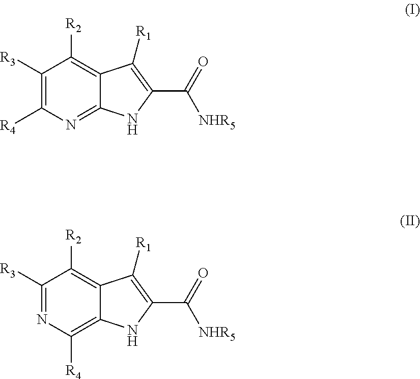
C1([R3])=C([R4])N=C2C(=C1[R2])C([R1])=C(C(=O)[NHR5])N2.C1([R3])=NC([R4])=C2C(=C1[R2])C([R1])=C(C(=O)[NHR5])N2
